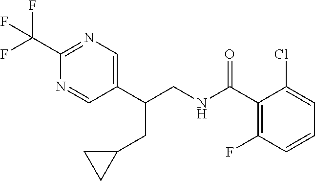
C1(C(NCC(C2=CN=C(C(F)(F)F)N=C2)CC2CC2)=O)=C(F)C=CC=C1Cl
